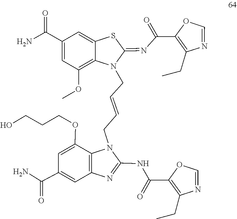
N(C1=NC2=C(N1CC=CCN1C(=NC(C3=C(CC)N=CO3)=O)SC3=CC(C(N)=O)=CC(OC)=C13)C(OCCCO)=CC(C(=O)N)=C2)C(C1=C(CC)N=CO1)=O
